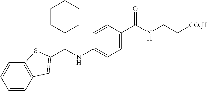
C(NC1=CC=C(C(NCC[CO2H])=O)C=C1)(C1CCCCC1)C1=CC2=C(C=CC=C2)S1
